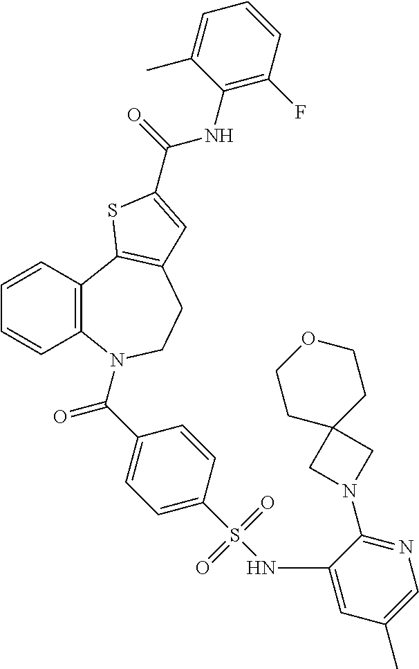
C1=CC2=C(C=C1)N(C(C1=CC=C(S(NC3=CC(C)=CN=C3N3CC4(C3)CCOCC4)(=O)=O)C=C1)=O)CCC1=C2SC(C(NC2=C(F)C=CC=C2C)=O)=C1
